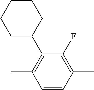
CC1=C(F)C(C2CCCCC2)=C(C)C=C1
